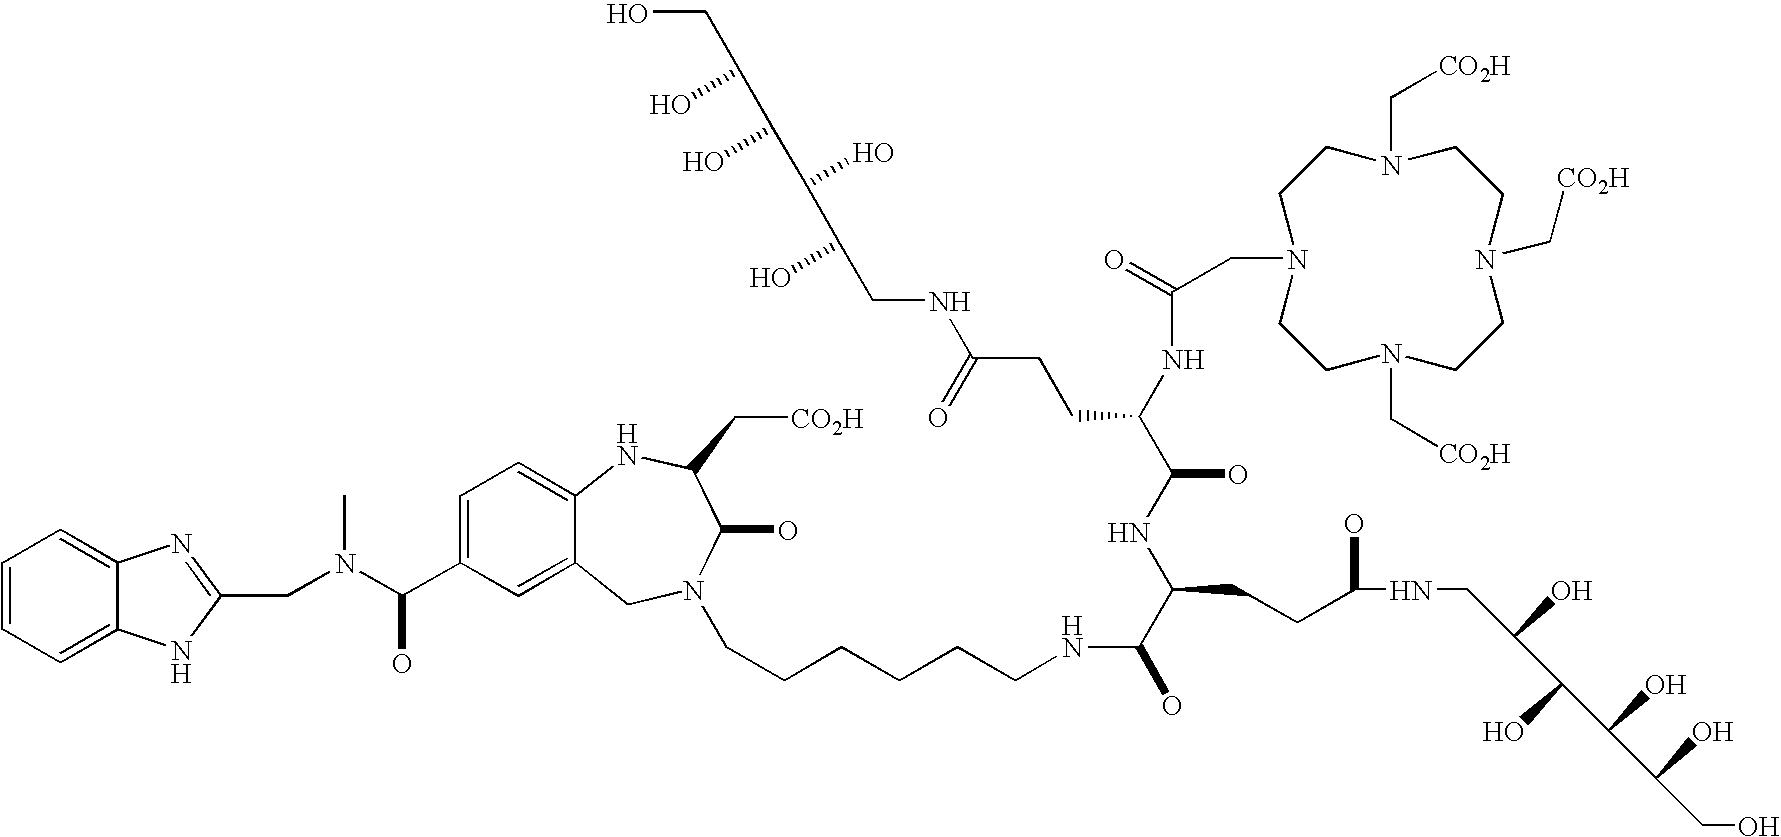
C1=CC=C2C(=C1)N=C(CN(C(C1=CC=C3C(=C1)CN(CCCCCCNC(C(NC(C(NC(=O)CN1CCN(C[CO2H])CCN(C[CO2H])CCN(C[CO2H])CC1)CCC(=O)NCC(O)C(O)C(O)C(O)CO)O)CCC(O)NCC(O)C(O)C(O)C(O)CO)O)C(O)C(C[CO2H])N3)O)C)N2
